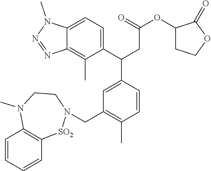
C1=CC=CC2=C1N(C)CCN(CC1=C(C)C=CC(C(C3=CC=C4C(=C3C)N=NN4C)CC(=O)OC3CCOC3=O)=C1)[SO2]2
